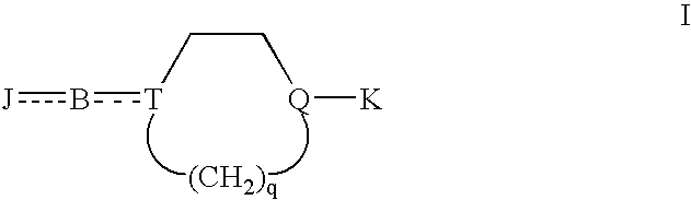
[J]b[T]CC[Q][K]
